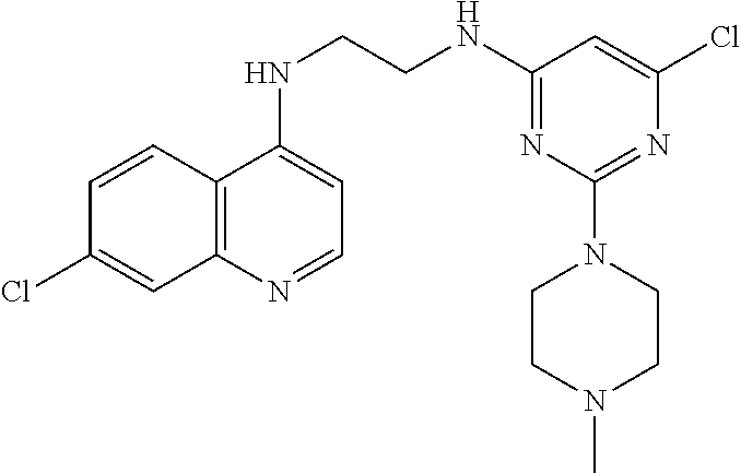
C12=C(N=CC=C1NCCNC1=NC(N3CCN(C)CC3)=NC(Cl)=C1)C=C(Cl)C=C2
